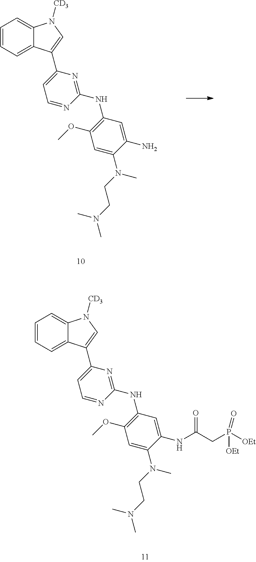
C1=CC=C2C(=C1)N([CD3])C=C2C1=CC=NC(NC2=C(OC)C=C(N(CCN(C)C)C)C(N)=C2)=N1.C1=CC=C2C(=C1)N([CD3])C=C2C1=CC=NC(NC2=C(OC)C=C(N(CCN(C)C)C)C(NC(CP([OEt])(=O)[OEt])=O)=C2)=N1
